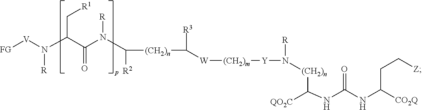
[FG][V]N([R])C(C[R1])C(=O)N([R])C([(CH2)n]C([R3])[W][(CH2)m][Y]N([R])[(CH2)n]C([QO2C])NC(=O)NC(CC[Z])[CO2Q])[R2]
